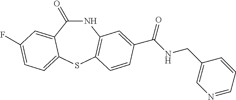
N1C(=O)C2=CC(F)=CC=C2SC2=C1C=C(C(NCC1=CN=CC=C1)=O)C=C2
